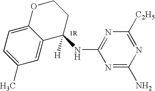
C1(C)=CC=C2C(=C1)C([H])(NC1=NC([C2H5])=NC(N)=N1)CCO2
